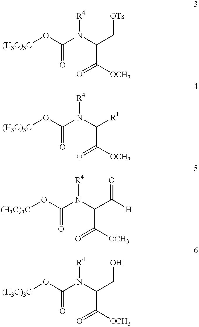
[(H3C)3C]OC(N(C(C[OTs])C(=O)[OCH3])[R4])=O.[(H3C)3C]OC(N(C([R1])C(=O)[OCH3])[R4])=O.[(H3C)3C]OC(N(C(C([H])=O)C(=O)[OCH3])[R4])=O.[(H3C)3C]OC(N(C(CO)C(=O)[OCH3])[R4])=O
